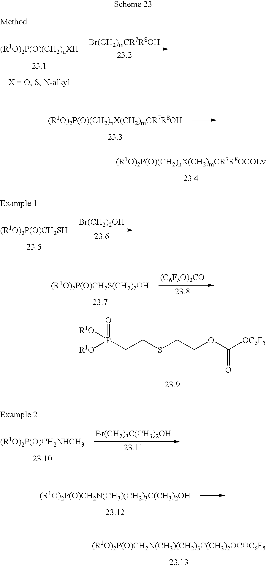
[Br(CH2)2OH].[(C6F5O)2CO].[R1O]P(CCSCCOC([OC6F5])=O)(=O)[R1O].[Br(CH2)3C(CH3)2OH]
